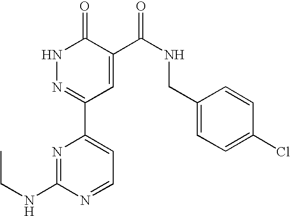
N1N=C(C2=CC=NC(NCC)=N2)C=C(C(NCC2=CC=C(Cl)C=C2)=O)C1=O
